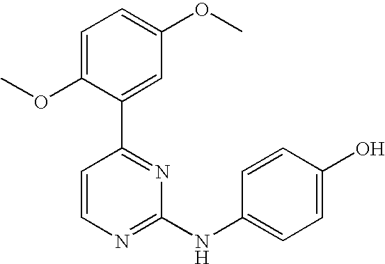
C1=C(OC)C(C2=NC(NC3=CC=C(O)C=C3)=NC=C2)=CC(OC)=C1
